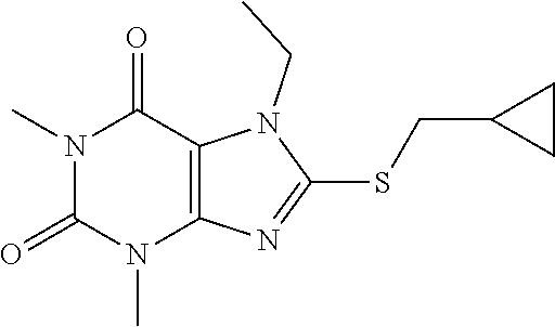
N1(C)C(=O)N(C)C2=C(C1=O)N(CC)C(SCC1CC1)=N2
